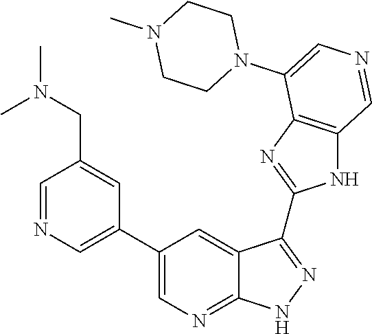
C1=NC=C(C2=CN=C3C(=C2)C(C2=NC4=C(N2)C=NC=C4N2CCN(C)CC2)=NN3)C=C1CN(C)C
